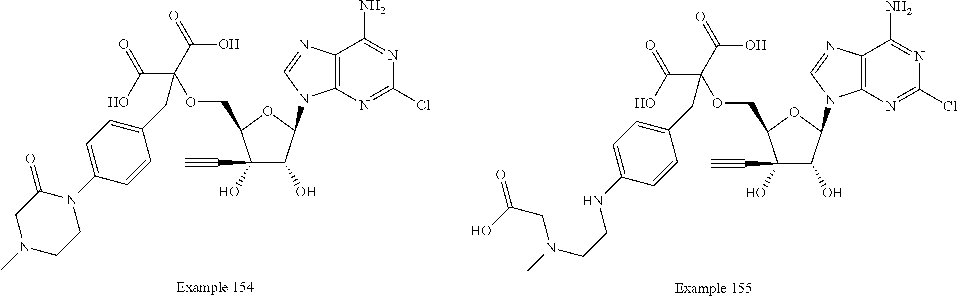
C(C(C(O)=O)(OCC1C(C#C)(O)C(O)C(N2C3=C(C(N)=NC(Cl)=N3)N=C2)O1)CC1=CC=C(N2C(=O)CN(C)CC2)C=C1)(O)=O.C(C(C(O)=O)(OCC1C(C#C)(O)C(O)C(N2C3=C(C(N)=NC(Cl)=N3)N=C2)O1)CC1=CC=C(NCCN(CC(=O)O)C)C=C1)(O)=O
